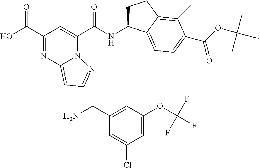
C1(C(O)=O)=NC2=CC=NN2C(C(NC2CCC3=C(C)C(C(OC(C)(C)C)=O)=CC=C23)=O)=C1.C1(CN)=CC(OC(F)(F)F)=CC(Cl)=C1
